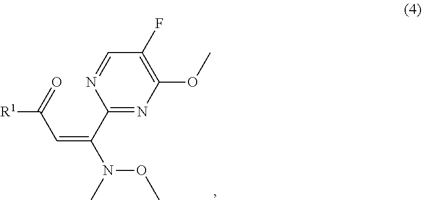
N(C)(C(C1=NC(OC)=C(F)C=N1)=CC([R1])=O)OC
